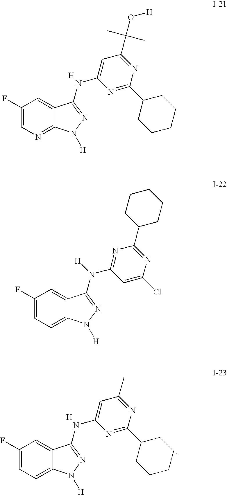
C1(F)=CN=C2C(=C1)C(NC1=CC(C(O[H])(C)C)=NC(C3CCCCC3)=N1)=NN2[H].[H].C1(F)=CC=C2C(=C1)C(N(C1=NC(C3CCCCC3)=NC(Cl)=C1)[H])=NN2[H].C1(F)=CC=C2C(=C1)C(NC1=CC(C)=NC(C3CCCCC3)=N1)=NN2[H].[H]
